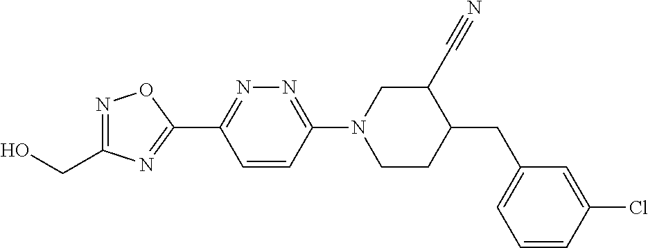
N1=C(CO)N=C(C2=NN=C(N3CCC(CC4=CC=CC(Cl)=C4)C(C#N)C3)C=C2)O1
